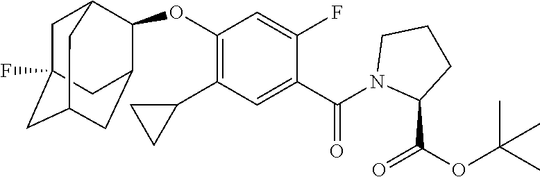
C1C2(F)CC3CC(C(OC4=C(C5CC5)C=C(C(N5C(C(OC(C)(C)C)=O)CCC5)=O)C(F)=C4)C1C3)C2
